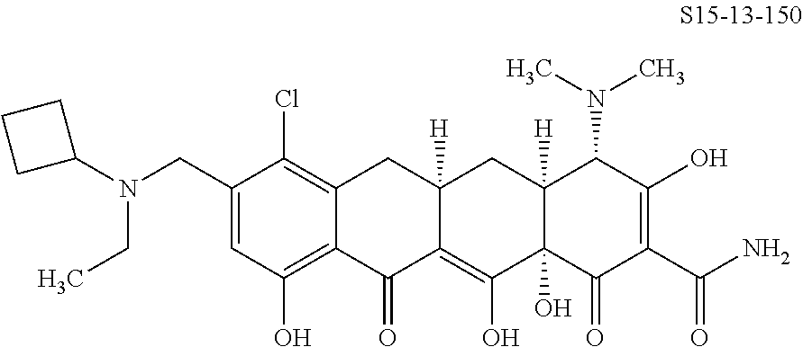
C1(CN(C2CCC2)CC)=CC(O)=C2C(=C1Cl)CC1([H])C(=C(O)C3(O)C([H])(C1)C(N(C)C)C(O)=C(C(N)=O)C3=O)C2=O
